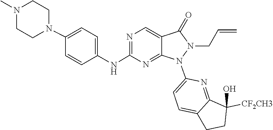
C1=C2CCC(O)([CF2CH3])C2=NC(N2C3=NC(NC4=CC=C(N5CCN(C)CC5)C=C4)=NC=C3C(=O)N2CC=C)=C1
